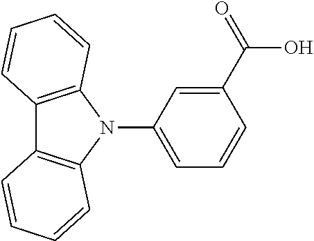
C12=C(N(C3=CC=CC(C(=O)O)=C3)C3=C1C=CC=C3)C=CC=C2
